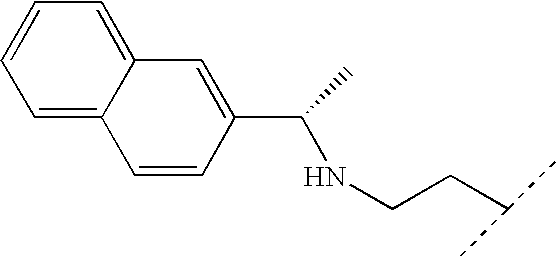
C1=C2C(=CC=C1)C=C(C(NCCC(C)C)C)C=C2
